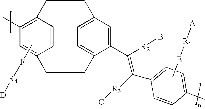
CF[R4][D].C1(C)=C2C=CC(=C1)CCC1=CC=C(CC2)C=C1C(=C([R3]C)C1=CC=C(C)C=C1)[R2]B.C[E][R1][A]
